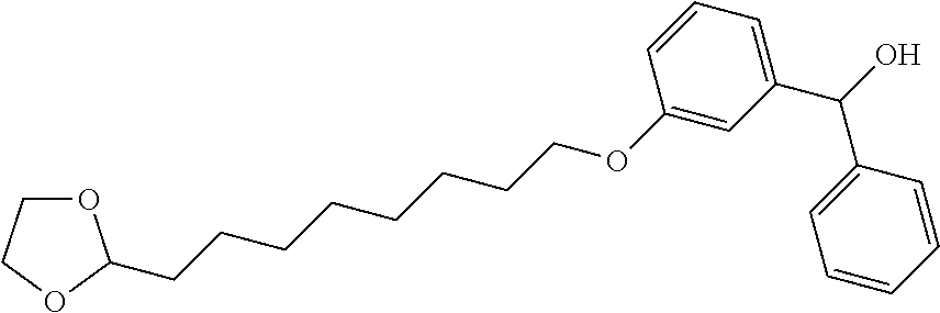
O1CCOC1CCCCCCCCOC1=CC(C(O)C2=CC=CC=C2)=CC=C1
